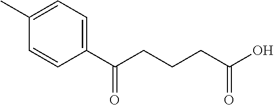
C1(C(CCCC(O)=O)=O)=CC=C(C)C=C1
